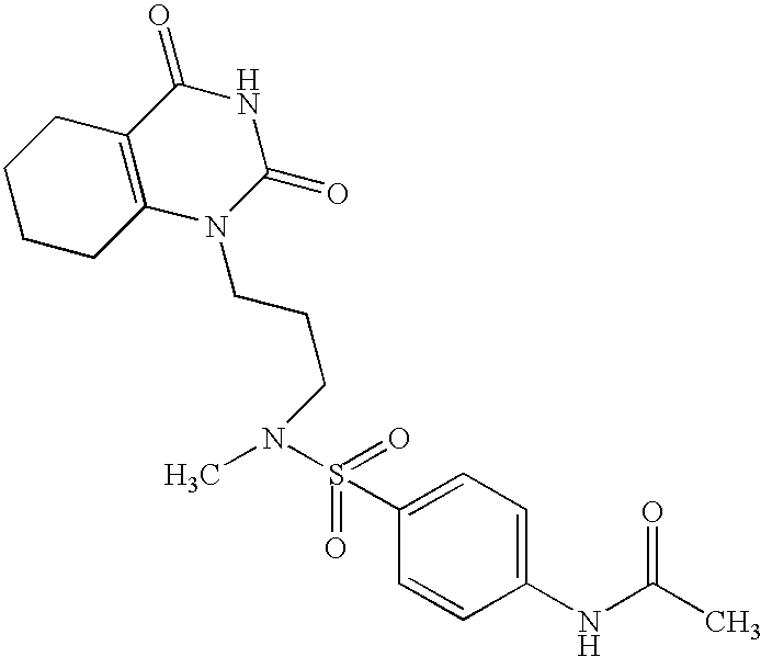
C1CCC2=C(C1)C(=O)NC(=O)N2CCCN(S(=O)(=O)C1=CC=C(NC(C)=O)C=C1)C
